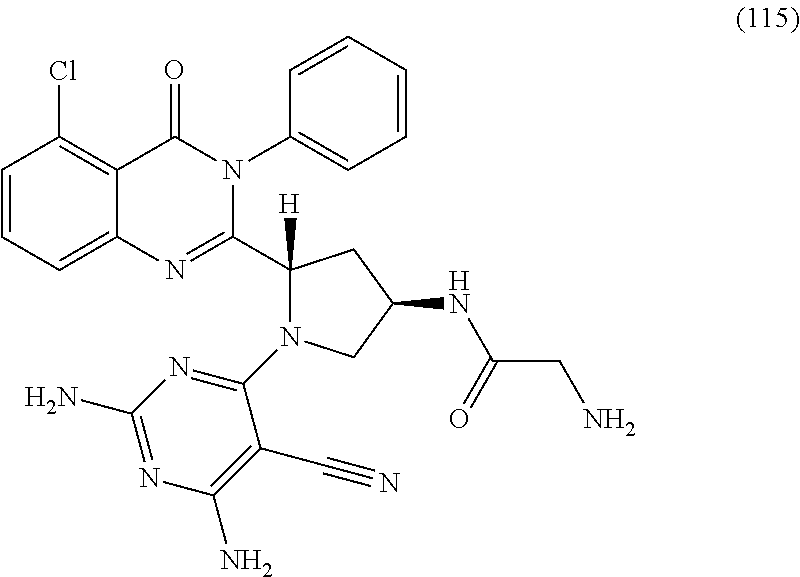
C1=CC=C2C(=C1Cl)C(=O)N(C1=CC=CC=C1)C(C1([H])N(C3=NC(N)=NC(N)=C3C#N)CC(NC(CN)=O)C1)=N2
